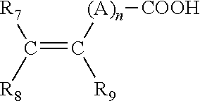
C(=C([(A)n][COOH])[R9])([R7])[R8]
